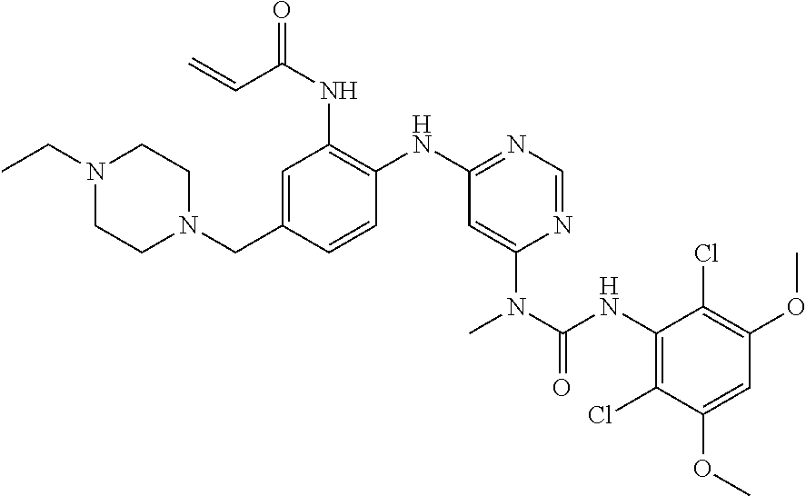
N1(CC)CCN(CC2=CC(NC(=O)C=C)=C(NC3=NC=NC(N(C(NC4=C(Cl)C(OC)=CC(OC)=C4Cl)=O)C)=C3)C=C2)CC1
